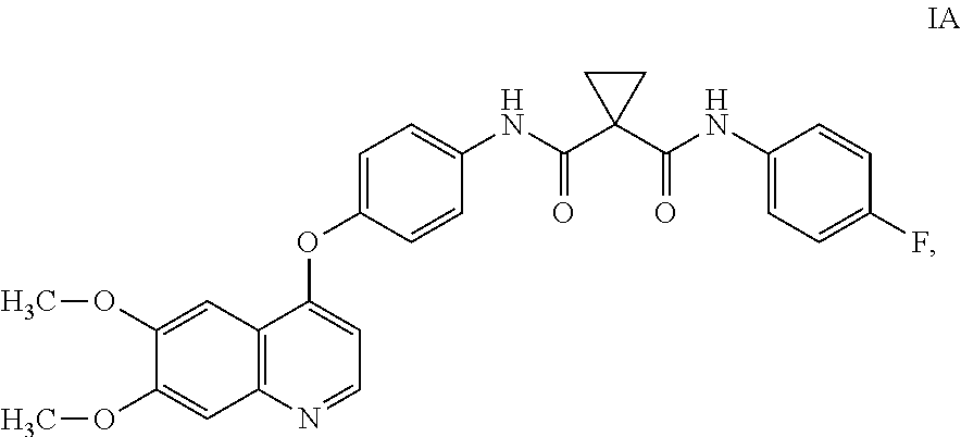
COC1=CC2=C(C=C1OC)N=CC=C2OC1=CC=C(NC(C2(C(NC3=CC=C(F)C=C3)=O)CC2)=O)C=C1
